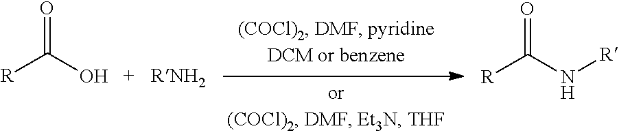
[R]C(O)=O.[R]C(N[R])=O
